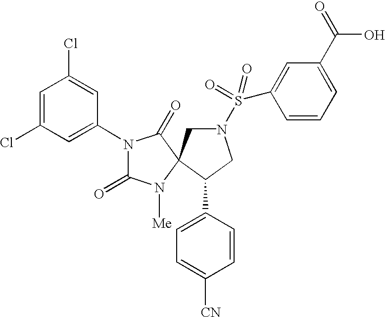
N1(C2=CC(Cl)=CC(Cl)=C2)C(=O)N([Me])C2(C1=O)CN(S(C1=CC(C(O)=O)=CC=C1)(=O)=O)CC2C1=CC=C([CN])C=C1
